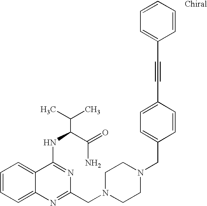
C1=CC=C2C(=C1)C(NC(C(N)=O)C(C)C)=NC(CN1CCN(CC3=CC=C(C#CC4=CC=CC=C4)C=C3)CC1)=N2
